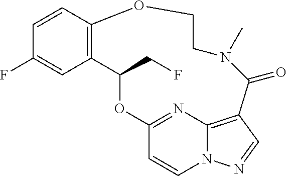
C1=CC2=C(C=C1F)C(CF)OC1=NC3=C(C=NN3C=C1)C(=O)N(C)CCO2
